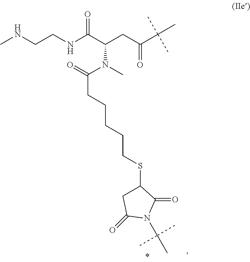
N(CCNC(C(CC(C(C)(C)C)=O)N(C)C(=O)CCCCCSC1CC(=O)N(C(C)(C)C)C1=O)=O)C
